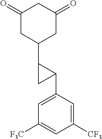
C1(=O)CC(C2C(C3=CC([F3C])=CC([CF3])=C3)C2)CC(=O)C1
